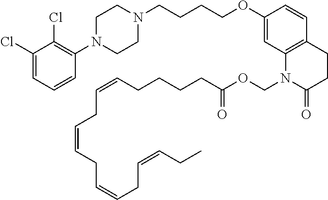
C1(Cl)=CC=CC(N2CCN(CCCCOC3=CC4=C(C=C3)CCC(=O)N4COC(CCCCC=CCC=CCC=CCC=CCC)=O)CC2)=C1Cl
